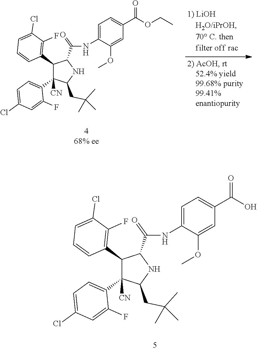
C1=C(NC(C2C(C3=C(F)C(Cl)=CC=C3)C(C3=CC=C(Cl)C=C3F)([CN])C(CC(C)(C)C)N2)=O)C(OC)=CC(C(O)=O)=C1.C1=C(NC(C2C(C3=C(F)C(Cl)=CC=C3)C(C3=CC=C(Cl)C=C3F)([CN])C(CC(C)(C)C)N2)=O)C(OC)=CC(C(OCC)=O)=C1
